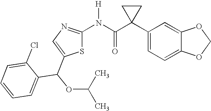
C1(C2(C(N([H])C3=NC=C(C(OC(C)C)C4=CC=CC=C4Cl)S3)=O)CC2)=CC=C2C(=C1)OCO2
